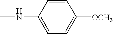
CNC1=CC=C([OCH3])C=C1
